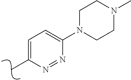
N1=NC(C)=CC=C1N1CCN(C)CC1
